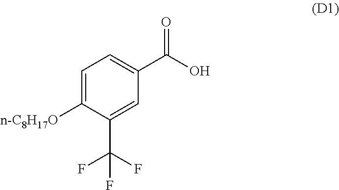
C1=C([n-C8H17O])C(C(F)(F)F)=CC(C(O)=O)=C1
